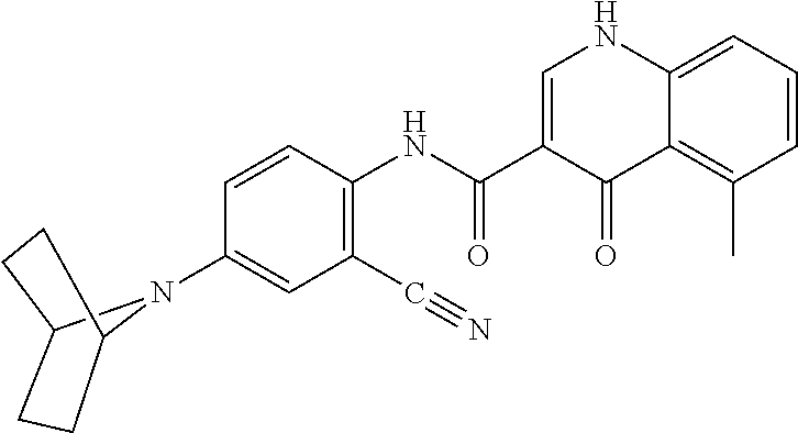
C12=CC=CC(C)=C1C(=O)C(C(NC1=C(C#N)C=C(N3C4CCC3CC4)C=C1)=O)=CN2
